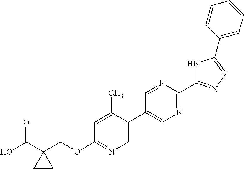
OC(C1(COC2=NC=C(C3=CN=C(C4=NC=C(C5=CC=CC=C5)N4)N=C3)C(C)=C2)CC1)=O
